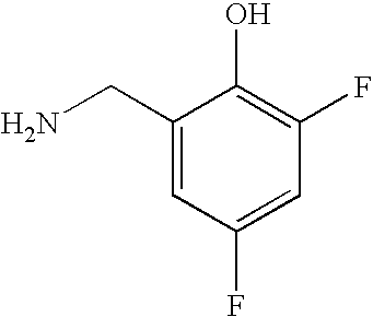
C(C1=CC(F)=CC(F)=C1O)N
